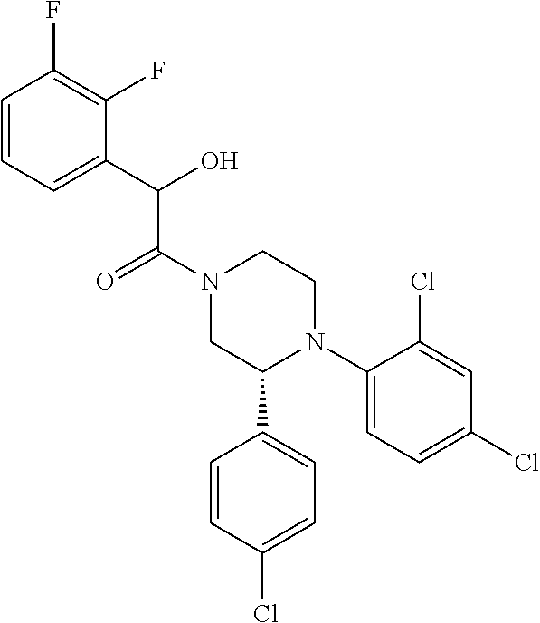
C1=CC=C(C(O)C(N2CC(C3=CC=C(Cl)C=C3)N(C3=CC=C(Cl)C=C3Cl)CC2)=O)C(F)=C1F
